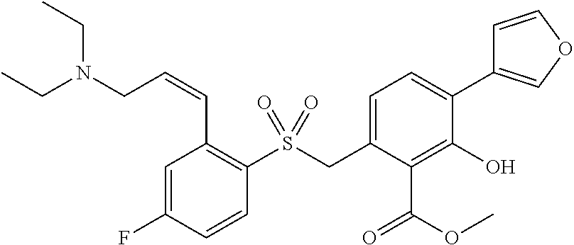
C1=C(F)C=CC(S(CC2=CC=C(C3=COC=C3)C(O)=C2C(=O)OC)(=O)=O)=C1C=CCN(CC)CC
